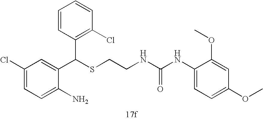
C1=C(N)C(C(SCCNC(NC2=CC=C(OC)C=C2OC)=O)C2=C(Cl)C=CC=C2)=CC(Cl)=C1
